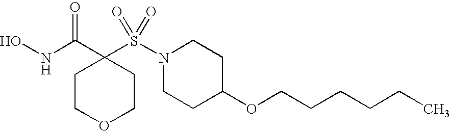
ONC(C1(S(N2CCC(OCCCCCC)CC2)(=O)=O)CCOCC1)=O
